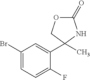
C1(Br)=CC=C(F)C(C2(C)NC(=O)OC2)=C1
